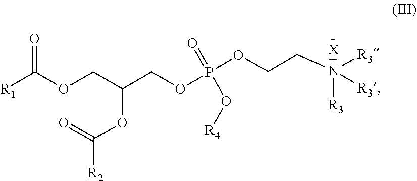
O(CC(OC(=O)[R2])COP(OCC[-X+N]([R3])([R3])[R3])(=O)O[R4])C([R1])=O
